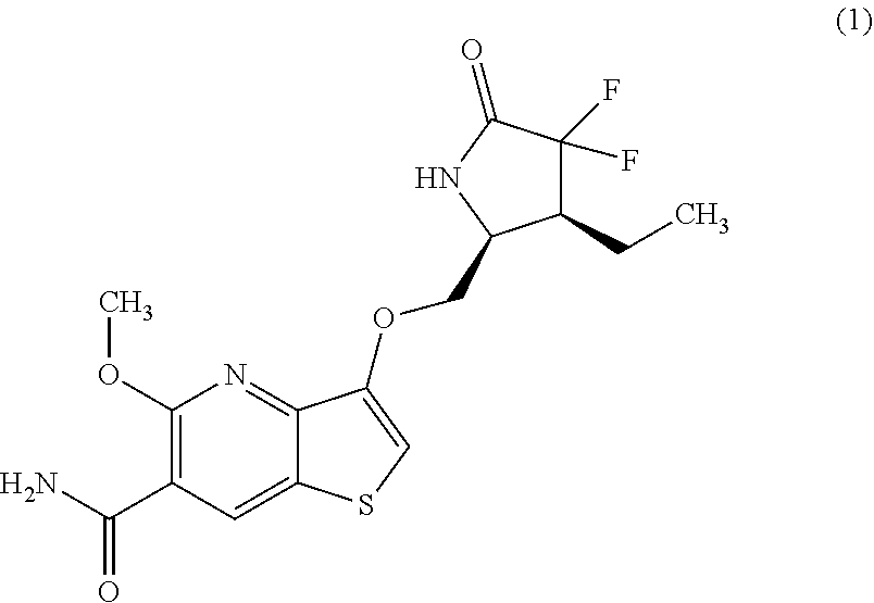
C1(F)(F)C(CC)C(COC2=CSC3=CC(C(N)=O)=C(OC)N=C32)NC1=O
